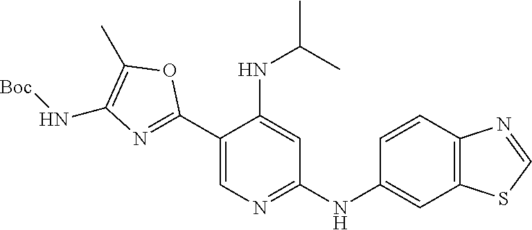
N(C1=C(C)OC(C2=CN=C(NC3=CC4=C(C=C3)N=CS4)C=C2NC(C)C)=N1)[Boc]
